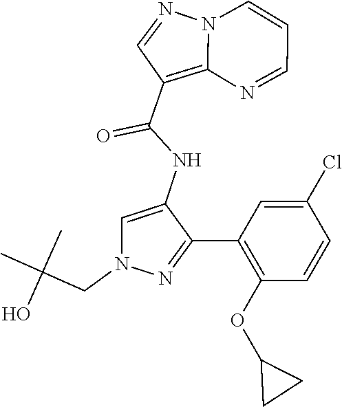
N12C(=C(C(NC3=CN(CC(C)(C)O)N=C3C3=C(OC4CC4)C=CC(Cl)=C3)=O)C=N1)N=CC=C2
